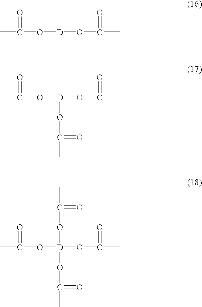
CC(=O)O[D]OC(=O)C.CC(=O)O[D](OC(=O)C)OC(=O)C.CC(=O)O[D](OC(=O)C)(OC(=O)C)OC(=O)C
